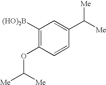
C1([(HO)2B])=C(OC([Me])[Me])C=CC(C([Me])[Me])=C1
